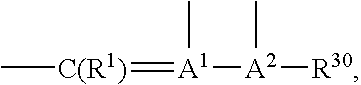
C[C(R1)]=[A1]([A2]([R30])C)C
